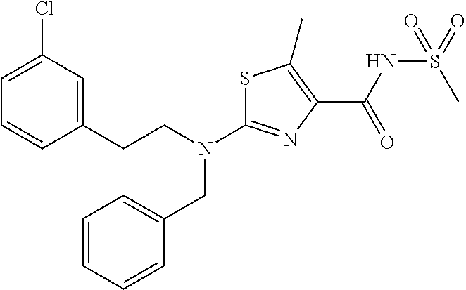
N(C1=NC(C(NS(C)(=O)=O)=O)=C(C)S1)(CC1=CC=CC=C1)CCC1=CC(Cl)=CC=C1
